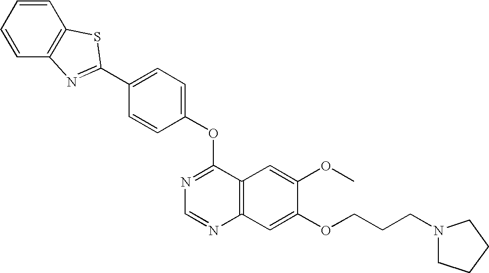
C1=CC=CC2=C1SC(C1=CC=C(OC3=NC=NC4=C3C=C(OC)C(OCCCN3CCCC3)=C4)C=C1)=N2
